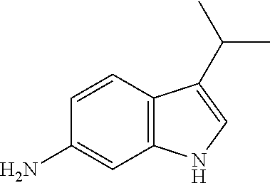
C1=CC2=C(C=C1N)NC=C2C(C)C
